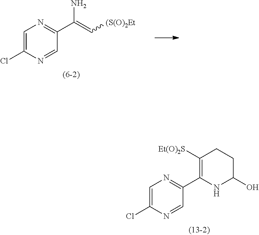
C1=C(Cl)N=CC(C2=C([Et(O)2S])CCC(O)N2)=N1.C1=C(Cl)N=CC(C(=C[(S(O)2Et])N)=N1
